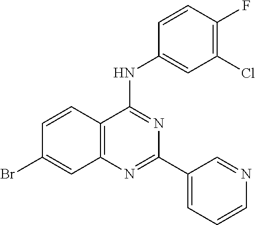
C12=C(N=C(C3=CC=CN=C3)N=C1NC1=CC(Cl)=C(F)C=C1)C=C(Br)C=C2
